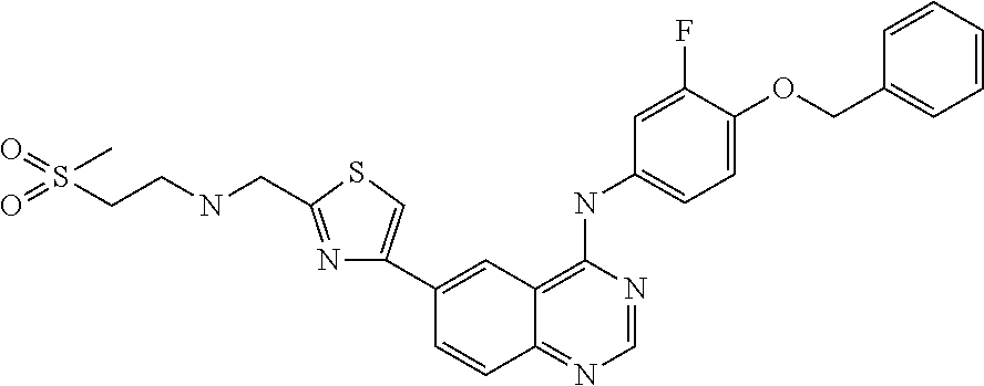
C1=CC=CC(COC2=CC=C(NC3=C4C(=NC=N3)C=CC(C3=CSC(CNCCS(=O)(=O)C)=N3)=C4)C=C2F)=C1
